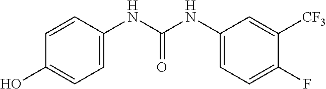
FC1=CC=C(NC(NC2=CC=C(O)C=C2)=O)C=C1[CF3]
